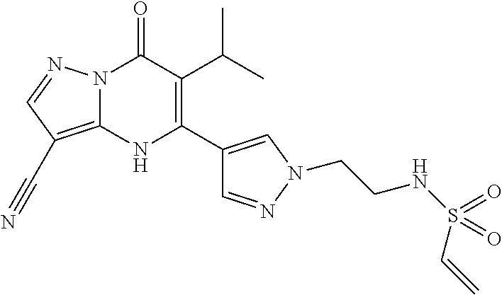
N12C(=C(C#N)C=N1)NC(C1=CN(CCNS(C=C)(=O)=O)N=C1)=C(C(C)C)C2=O
